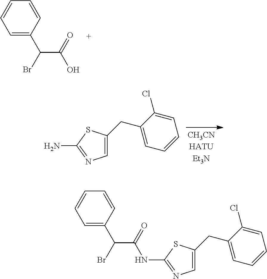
C1=C(C(Br)C(=O)O)C=CC=C1.C1=C(CC2=CC=CC=C2Cl)SC(N)=N1.C1=C(C(Br)C(=O)NC2=NC=C(CC3=CC=CC=C3Cl)S2)C=CC=C1
